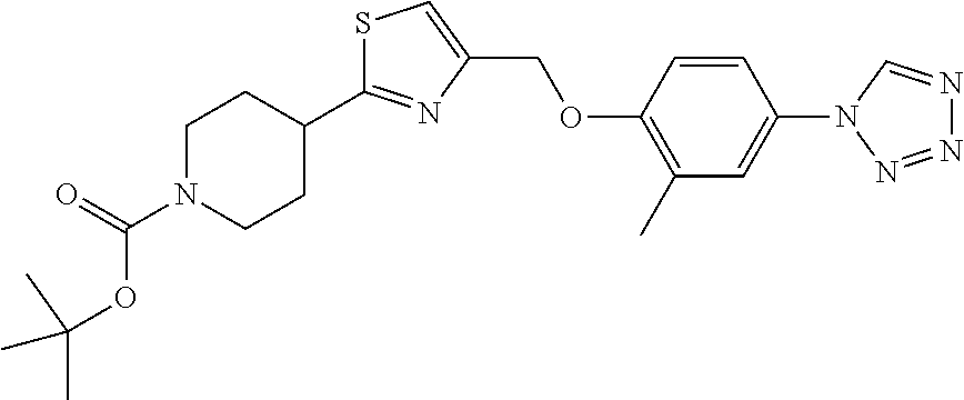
C1N(C(=O)OC(C)(C)C)CCC(C2=NC(COC3=C(C)C=C(N4C=NN=N4)C=C3)=CS2)C1
